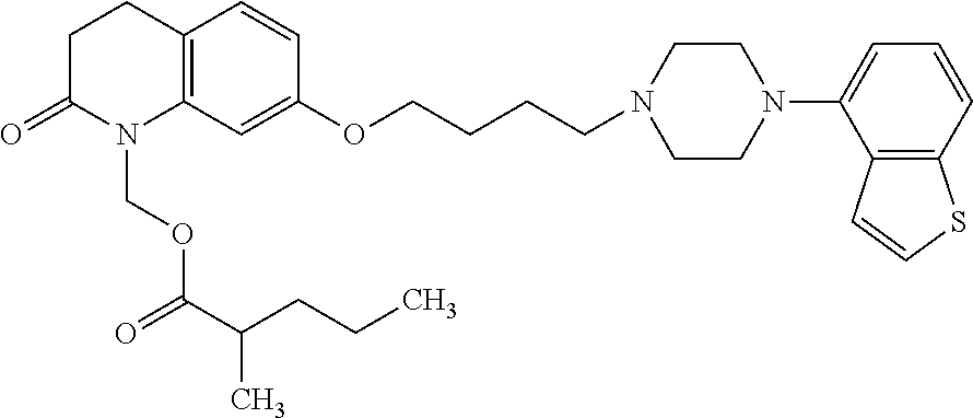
C1C(=O)N(COC(=O)C(CCC)C)C2=C(C1)C=CC(OCCCCN1CCN(C3=CC=CC4=C3C=CS4)CC1)=C2
